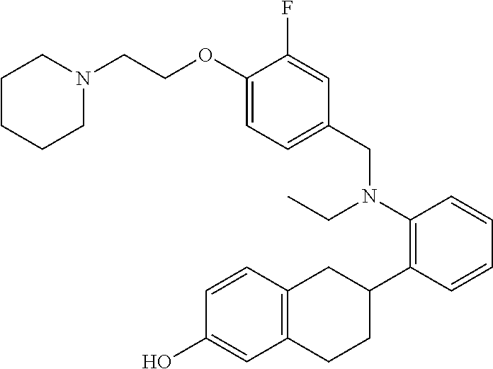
C1(CN(C2=C(C3CC4=C(CC3)C=C(O)C=C4)C=CC=C2)CC)=CC=C(OCCN2CCCCC2)C(F)=C1
